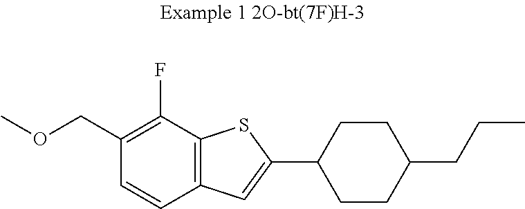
COCC1=C(F)C2=C(C=C1)C=C(C1CCC(CCC)CC1)S2
